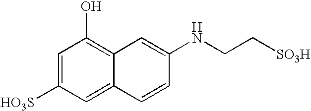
C1=C([HO3S])C=C2C(=C1O)C=C(NCC[SO3H])C=C2
